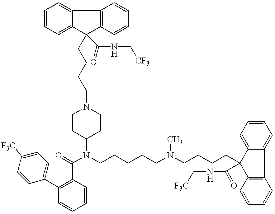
C(C1=C(C2=CC=C([F3C])C=C2)C=CC=C1)(=O)N(C1CCN(CCCCC2(C(NC[CF3])=O)C3=CC=CC=C3C3=C2C=CC=C3)CC1)CCCCCN(CCCCC1(C(NC[F3C])=O)C2=C(C3=CC=CC=C13)C=CC=C2)C
